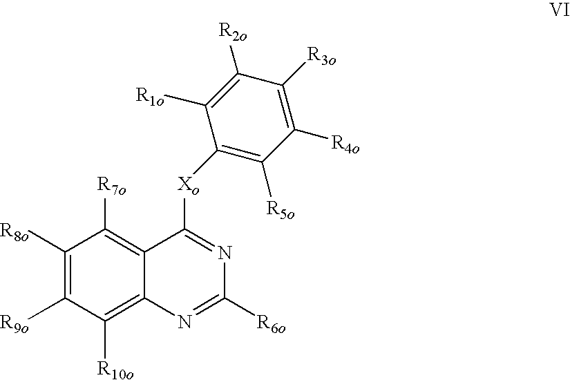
C1([R8o])=C([R9o])C([R10o])=C2C(=C1[R7o])C([Xo]C1=C([R5o])C([R4o])=C([R3o])C([R2o])=C1[R1o])=NC([R6o])=N2
